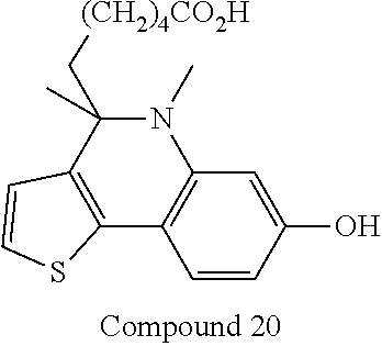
C1=CC(O)=CC2=C1C1=C(C(C)(C[(CH2)4CO2H])N2C)C=CS1
